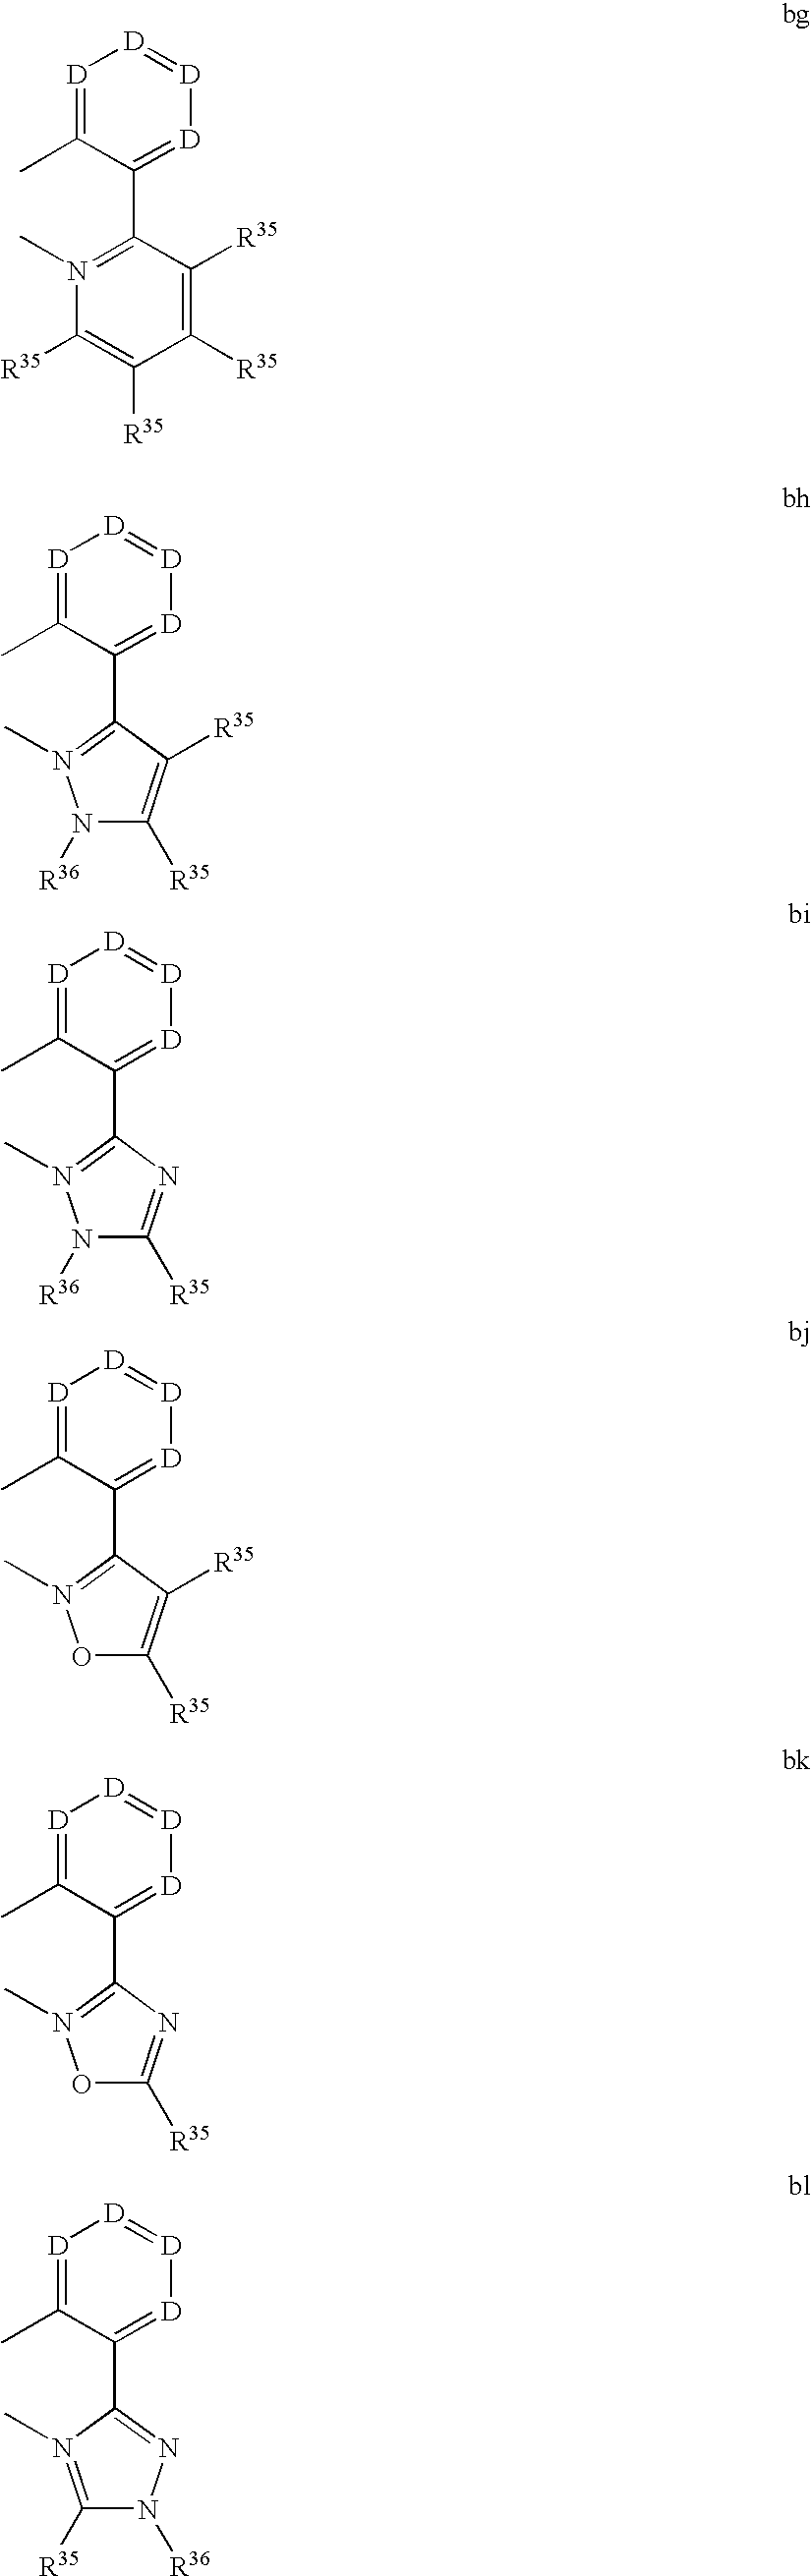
[D]1=C(C)C(C2=N(C)C([R35])=C([R35])C([R35])=C2[R35])=[D][D]=[D]1.[D]1=C(C)C(C2=N(C)N([R36])C([R35])=C2[R35])=[D][D]=[D]1.[D]1=C(C)C(C2=N(C)N([R36])C([R35])=N2)=[D][D]=[D]1.[D]1=C(C)C(C2=N(C)OC([R35])=C2[R35])=[D][D]=[D]1.[D]1=C(C)C(C2=N(C)OC([R35])=N2)=[D][D]=[D]1.[D]1=C(C)C(C2=NN([R36])C([R35])=N2C)=[D][D]=[D]1
